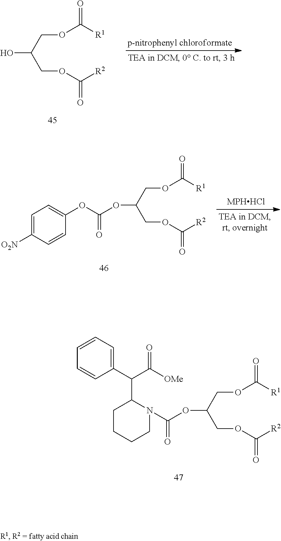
O(C(COC([R1])=O)COC([R2])=O)C(N1C(C(C2=CC=CC=C2)C([OMe])=O)CCCC1)=O.O(C(COC([R1])=O)COC([R2])=O)C(OC1=CC=C([O2N])C=C1)=O.OC(COC([R1])=O)COC([R2])=O
